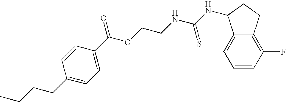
C1=CC(CCCC)=CC=C1C(OCCNC(NC1C2=CC=CC(F)=C2CC1)=S)=O
